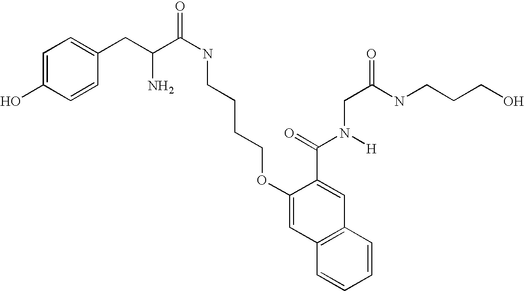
C1=C(O)C=CC(CC(C(NCCCCOC2=CC3=C(C=C2C(=O)N([H])CC(NCCCO)=O)C=CC=C3)=O)N)=C1
